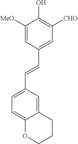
C1=C([MeO])C(O)=C([CHO])C=C1C=CC1=CC=C2C(=C1)CCCO2
